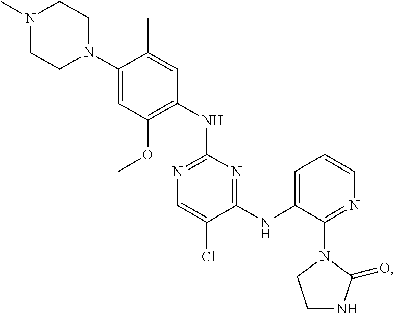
C1(N2CCN(C)CC2)=CC(OC)=C(NC2=NC=C(Cl)C(NC3=CC=CN=C3N3CCNC3=O)=N2)C=C1C
